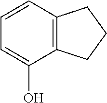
C12=C(C=CC=C1O)CCC2
